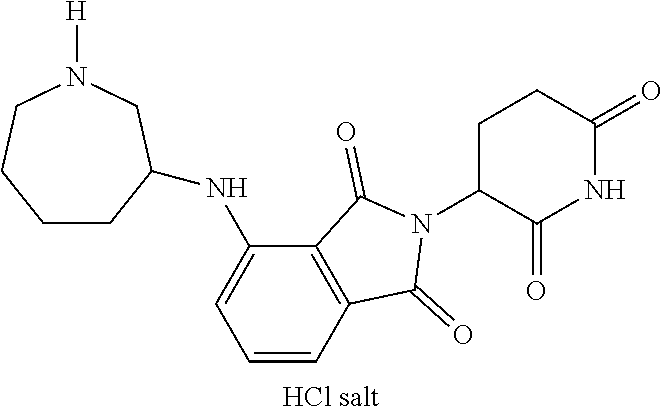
C1C(N2C(=O)C3=C(C2=O)C=CC=C3NC2CCCCN([H])C2)C(=O)NC(=O)C1
